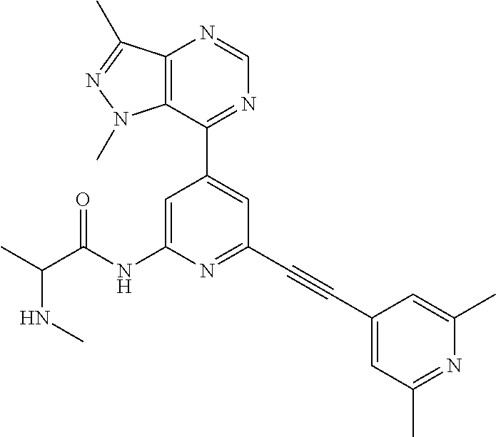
N(C)C(C)C(NC1=CC(C2=NC=NC3=C2N(C)N=C3C)=CC(C#CC2=CC(C)=NC(C)=C2)=N1)=O
